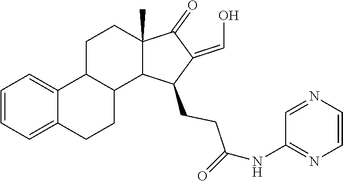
C1=CC=C2C(=C1)C1CCC3(C)C(=O)C(=CO)C(CCC(=O)NC4=NC=CN=C4)C3C1CC2
